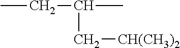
CCC(C)C[CH(CH3)2]
